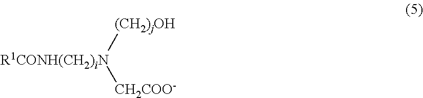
[R1CONH(CH2)iN]([(CH2)jOH])[CH2COO-]
